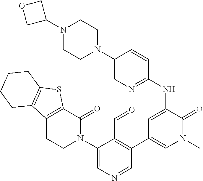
C12=C(C(=O)N(C3=CN=CC(C4=CN(C)C(=O)C(NC5=NC=C(N6CCN(C7COC7)CC6)C=C5)=C4)=C3C=O)CC1)SC1=C2CCCC1
